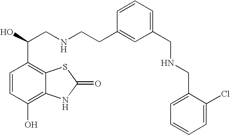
C1=CC(O)=C2C(=C1C(O)CNCCC1=CC(CNCC3=CC=CC=C3Cl)=CC=C1)SC(=O)N2
